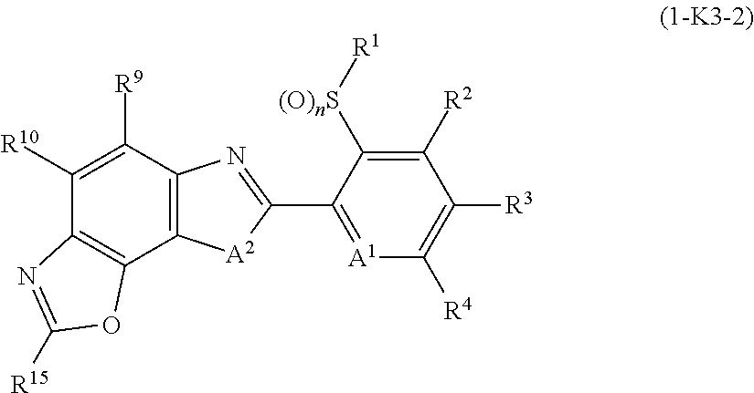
C12=C(C([R9])=C([R10])C3=C1OC([R15])=N3)N=C(C1=[A1]C([R4])=C([R3])C([R2])=C1[(O)nS][R1])[A2]2
